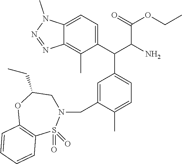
C12=CC=C(C(C(C(=O)OCC)N)C3=CC=C(C)C(CN4CC(CC)OC5=C(S4(=O)=O)C=CC=C5)=C3)C(C)=C1N=NN2C
